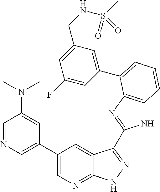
C1(C2=CN=C3C(=C2)C(C2=NC4=C(N2)C=CC=C4C2=CC(CNS(=O)(C)=O)=CC(F)=C2)=NN3)=CN=CC(N(C)C)=C1
